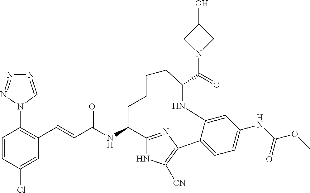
C(C(NC1C2=NC(=C([CN])N2)C2=CC=C(NC(OC)=O)C=C2NC(C(=O)N2CC(O)C2)CCCC1)=O)=CC1=C(N2C=NN=N2)C=CC(Cl)=C1
